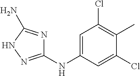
C1=C(NC2=NNC(N)=N2)C=C(Cl)C(C)=C1Cl
